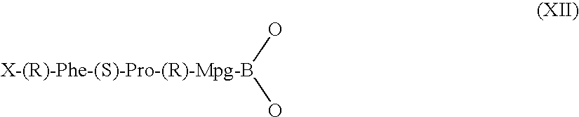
[X-(R)-Phe-(S)-Pro-(R)-Mpg-B](O)O
